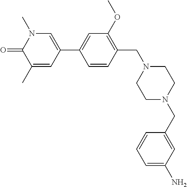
C1=CC(CN2CCN(CC3=CC(N)=CC=C3)CC2)=C(OC)C=C1C1=CN(C)C(=O)C(C)=C1
